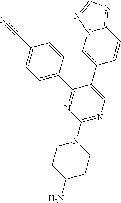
C1(N2CCC(N)CC2)=NC=C(C2=CN3C(=NC=N3)C=C2)C(C2=CC=C(C#N)C=C2)=N1
